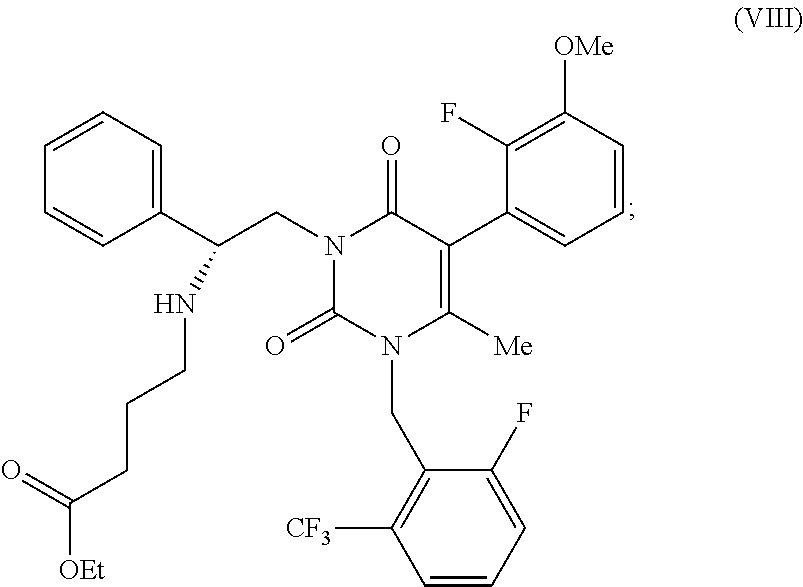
C1(F)=C([OMe])C=CC=C1C1=C([Me])N(CC2=C([CF3])C=CC=C2F)C(=O)N(CC(C2=CC=CC=C2)NCCCC([OEt])=O)C1=O
